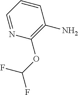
C1=NC(OC(F)F)=C(N)C=C1
